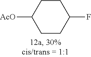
C1CC([AcO])CCC1F
